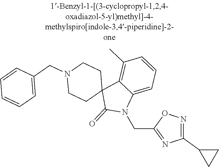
N1(CC2=CC=CC=C2)CCC2(CC1)C(=O)N(CC1=NC(C3CC3)=NO1)C1=CC=CC(C)=C21
